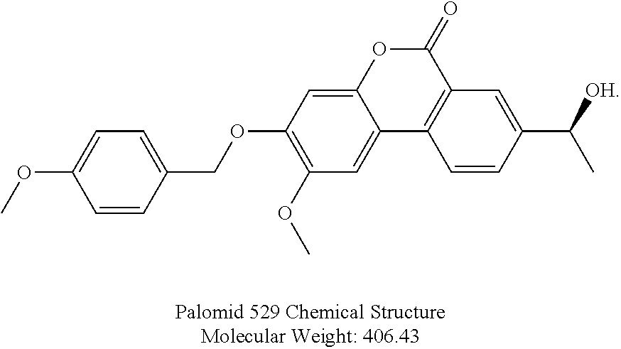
C1=CC(COC2=C(OC)C=C3C(=C2)OC(=O)C2=C3C=CC(C([OH])C)=C2)=CC=C1OC
